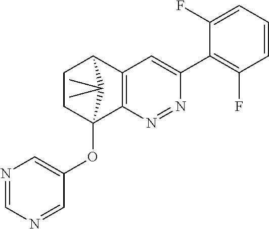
C1CC2(OC3=CN=CN=C3)C3=C(C1C2(C)C)C=C(C1=C(F)C=CC=C1F)N=N3
